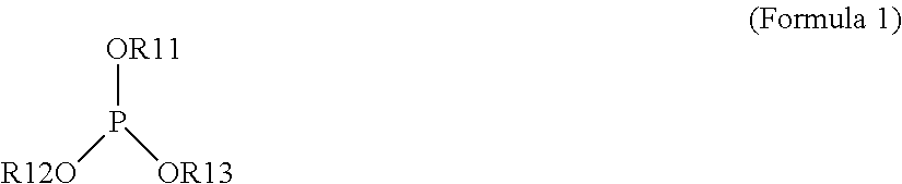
[OR11]P([R12O])[OR13]
